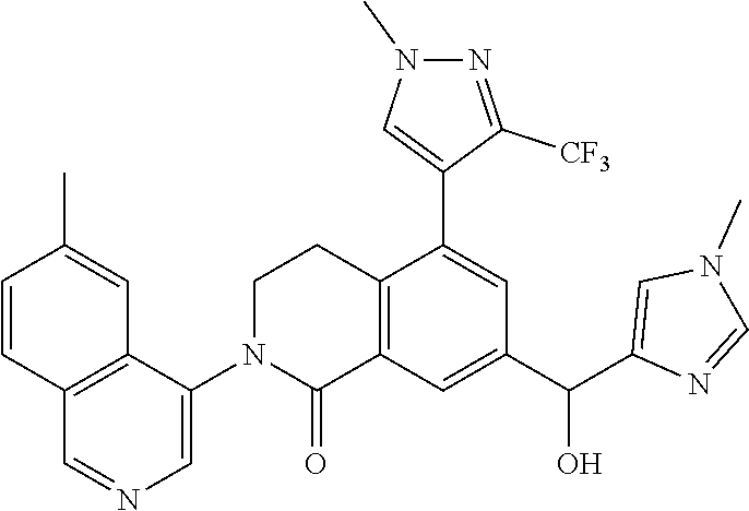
C12=C(C(N3C(=O)C4=C(CC3)C(C3=CN(C)N=C3[CF3])=CC(C(C3=CN(C)C=N3)O)=C4)=CN=C1)C=C(C)C=C2
